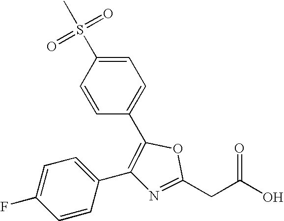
FC1=CC=C(C2=C(C3=CC=C(S(C)(=O)=O)C=C3)OC(CC(O)=O)=N2)C=C1
